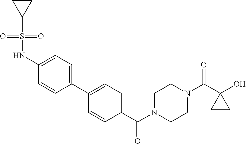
OC1(C(N2CCN(C(=O)C3=CC=C(C4=CC=C(NS(C5CC5)(=O)=O)C=C4)C=C3)CC2)=O)CC1
